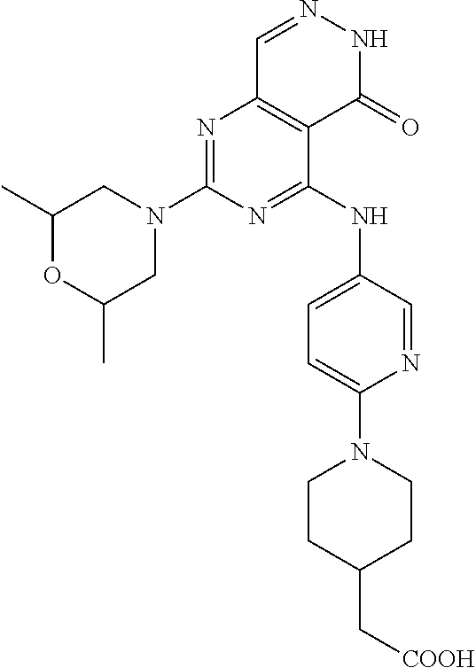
N1=C(N2CC(C)OC(C)C2)N=C(NC2=CC=C(N3CCC(C[COOH])CC3)N=C2)C2=C1C=NNC2=O
